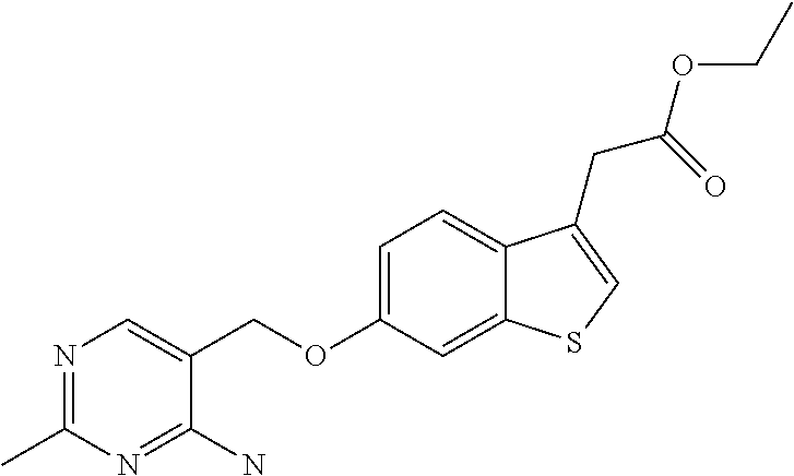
C(OC1=CC=C2C(=C1)SC=C2CC(=O)OCC)C1=CN=C(C)N=C1N
